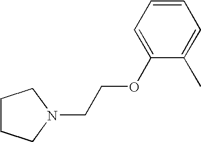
C1CCN(CCOC2=CC=CC=C2C)C1
